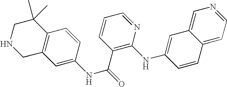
C1(C)(C)CNCC2=C1C=CC(NC(C1=C(NC3=CC4=CN=CC=C4C=C3)N=CC=C1)=O)=C2
